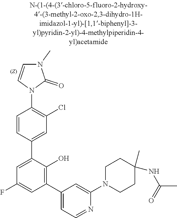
C1CN(C2=CC(C3=C(O)C(C4=CC(Cl)=C(N5C=CN(C)C5=O)C=C4)=CC(F)=C3)=CC=N2)CCC1(C)NC(C)=O
